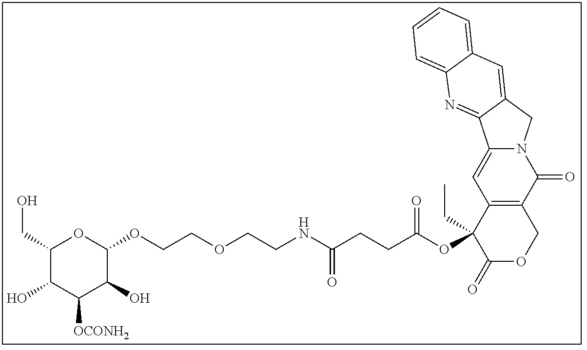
C12=CC3=C(C(=O)N1CC1=CC4=CC=CC=C4N=C21)COC(=O)C3(OC(=O)CCC(NCCOCCOC1OC(CO)C(O)C([OCONH2])C1O)=O)CC
